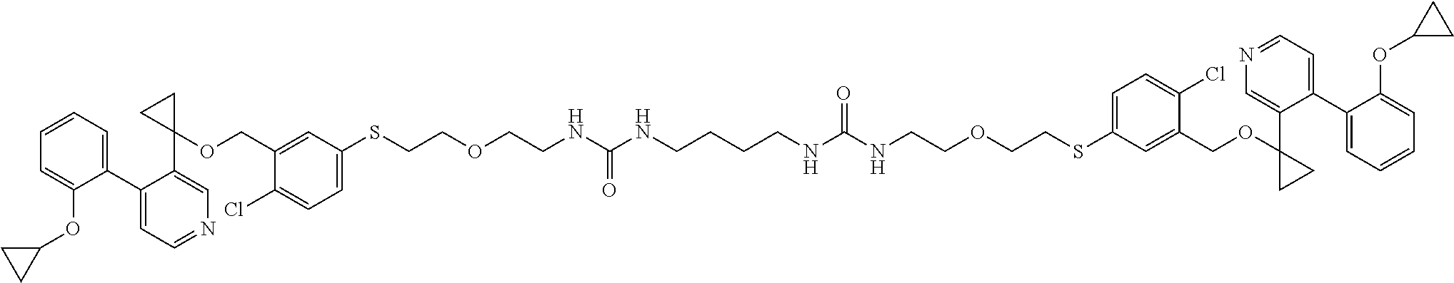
C1(C2=CC=NC=C2C2(OCC3=CC(SCCOCCNC(NCCCCNC(NCCOCCSC4=CC=C(Cl)C(COC5(C6=CN=CC=C6C6=CC=CC=C6OC6CC6)CC5)=C4)=O)=O)=CC=C3Cl)CC2)=CC=CC=C1OC1CC1
